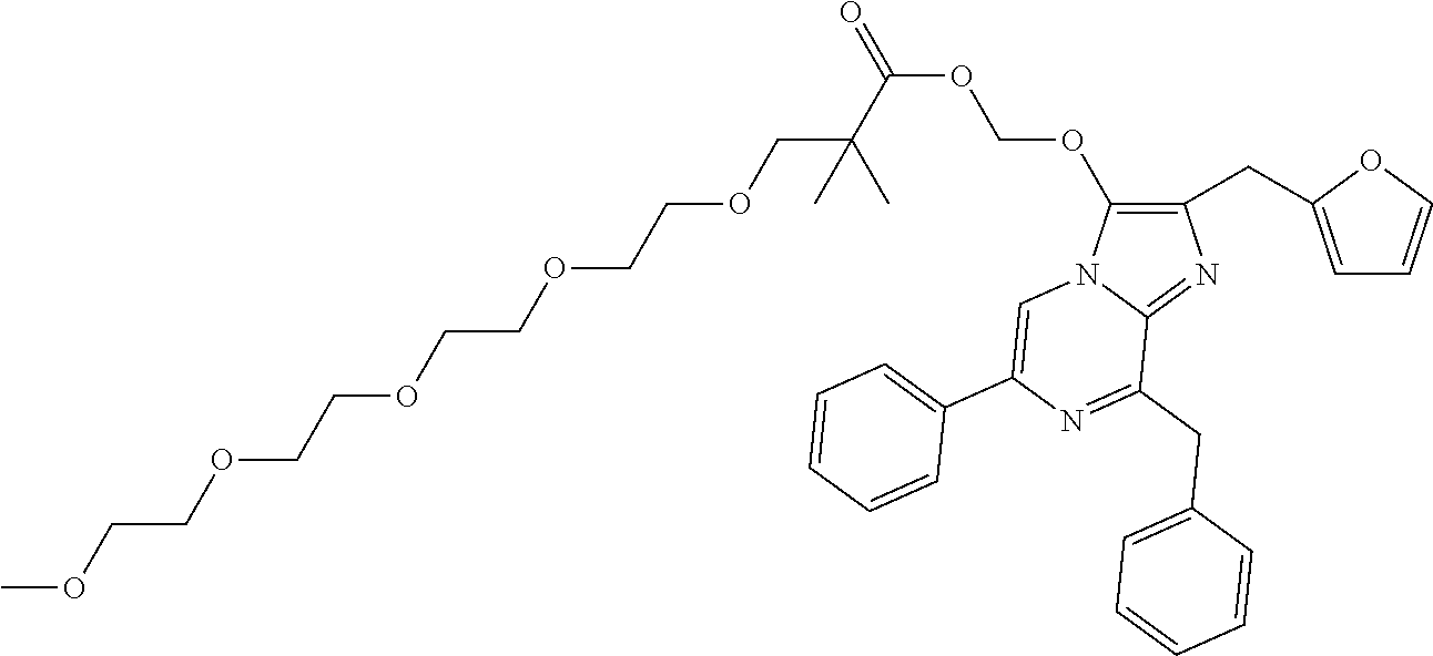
C1(OCOC(=O)C(C)(COCCOCCOCCOCCOC)C)=C(CC2=CC=CO2)N=C2N1C=C(C1=CC=CC=C1)N=C2CC1=CC=CC=C1
